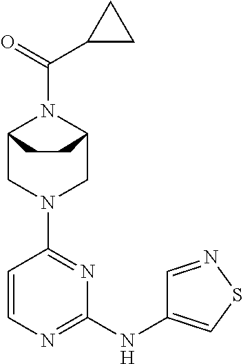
C12CN(C3=NC(NC4=CSN=C4)=NC=C3)CC(N1C(=O)C1CC1)CC2
